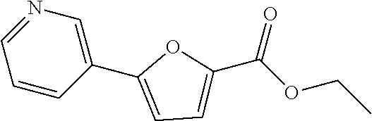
C1(C2=CC=C(C(OCC)=O)O2)=CN=CC=C1
